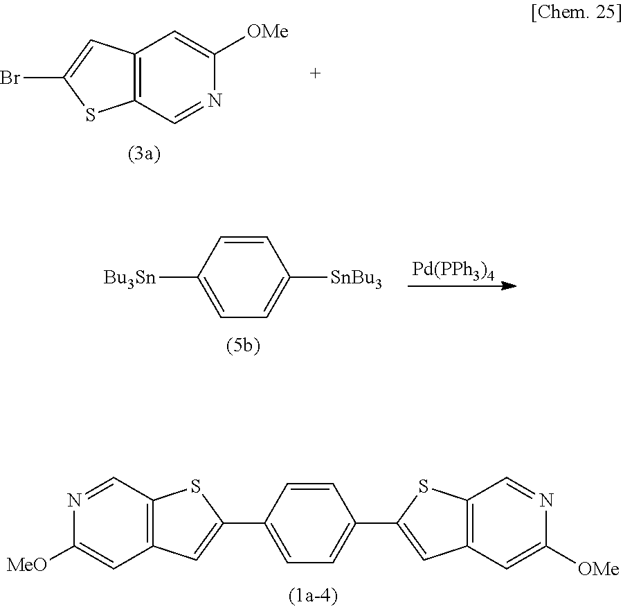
C12=C(C=NC([OMe])=C1)SC(Br)=C2.[Pd(PPh3)4].C1=CC([Bu3Sn])=CC=C1[SnBu3].C1=CC(C2=CC3=C(S2)C=NC([MeO])=C3)=CC=C1C1=CC2=C(S1)C=NC([OMe])=C2
